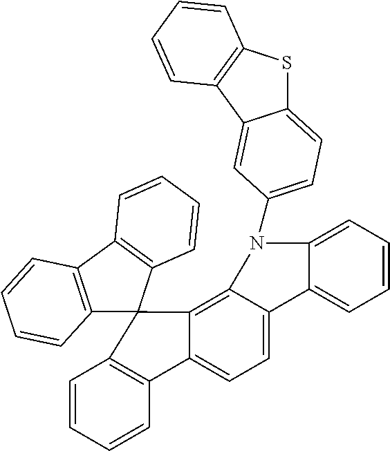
C12=C(C3=C(C=CC=C3)C13C1=C4C(=CC=C1C1=C3C=CC=C1)C1=CC=CC=C1N4C1=CC=C3SC4=C(C3=C1)C=CC=C4)C=CC=C2
